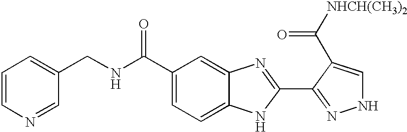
C1(C(NCC2=CC=CN=C2)=O)=CC=C2C(=C1)N=C(C1=NNC=C1C([NHCH(CH3)2])=O)N2
